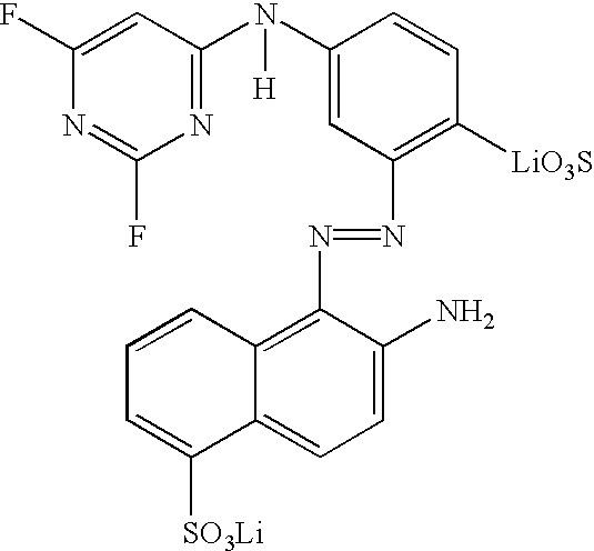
N1=C(F)N=C(N(C2=CC(N=NC3=C4C(=CC=C3N)C([SO3Li])=CC=C4)=C([LiO3S])C=C2)[H])C=C1F
